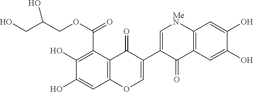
C1(O)=C(C(OCC(CO)O)=O)C2=C(C=C1O)OC=C(C1=C[MeN]C3=C(C1=O)C=C(O)C(O)=C3)C2=O
